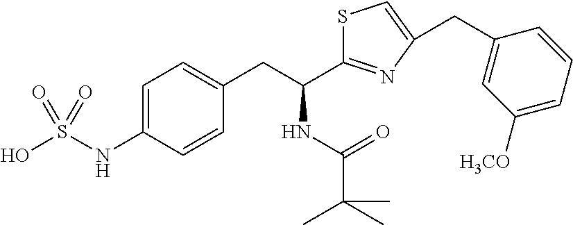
C(CC1=CC=C(NS(O)(=O)=O)C=C1)(NC(=O)C(C)(C)C)C1=NC(CC2=CC([H3CO])=CC=C2)=CS1
